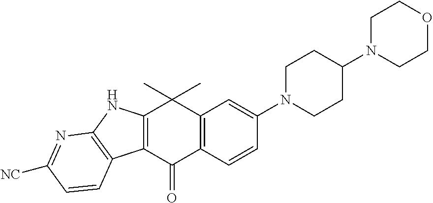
C12=C(C(=O)C3=C(C1(C)C)C=C(N1CCC(N4CCOCC4)CC1)C=C3)C1=C(N2)N=C([NC])C=C1
